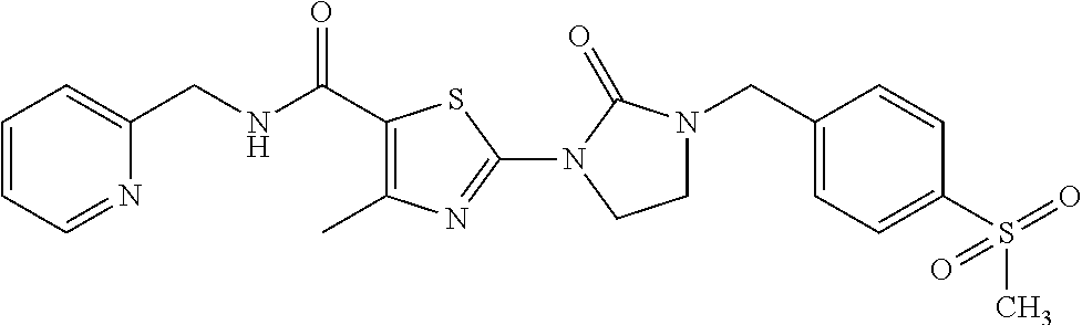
C1=CC=NC(CNC(C2=C(C)N=C(N3C(=O)N(CC4=CC=C(S(=O)(C)=O)C=C4)CC3)S2)=O)=C1
